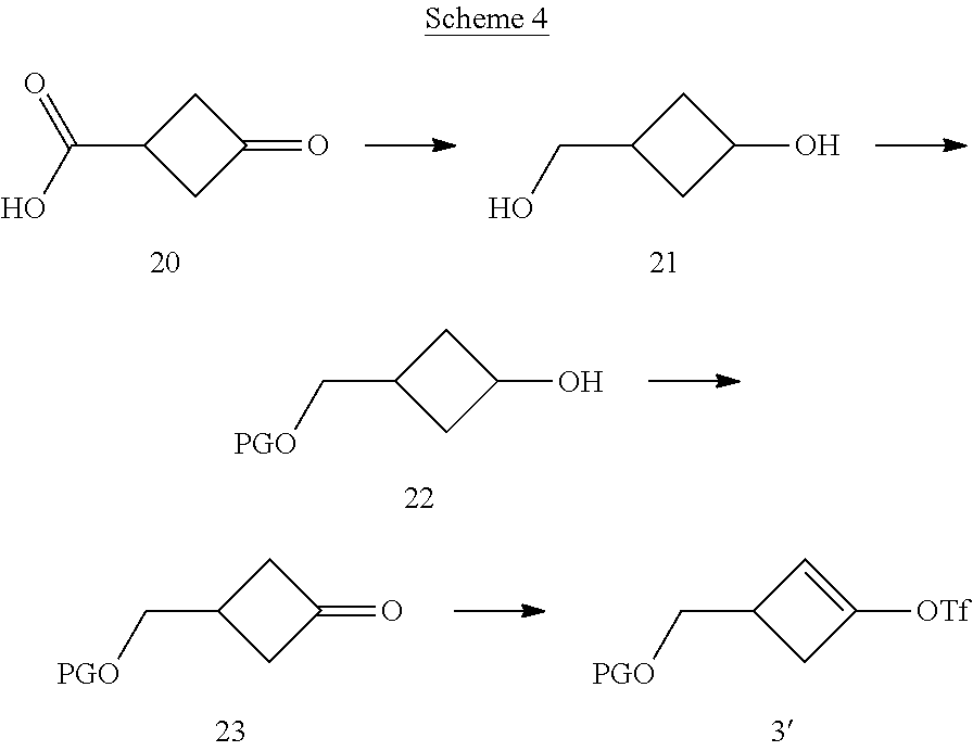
C1C(C[PGO])CC1O.C1C(C[PGO])CC1=O.C1=C([OTf])CC1C[PGO].C1C(C(O)=O)CC1=O.C1C(CO)CC1O
